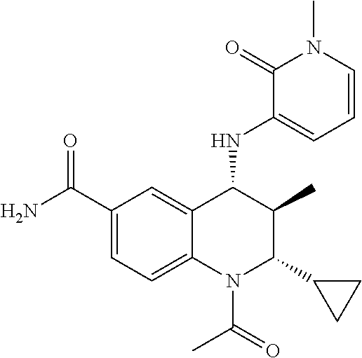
C1(C(=O)N)=CC=C2C(=C1)C(NC1=CC=CN(C)C1=O)C(C)C(C1CC1)N2C(C)=O
